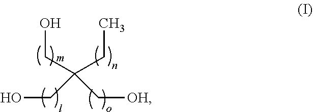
OCC(CC)(CO)C[OH]
